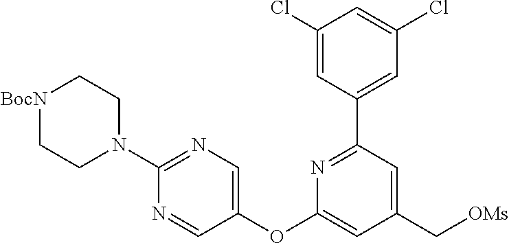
N1=CC(OC2=CC(C[OMs])=CC(C3=CC(Cl)=CC(Cl)=C3)=N2)=CN=C1N1CC[BocN]CC1
